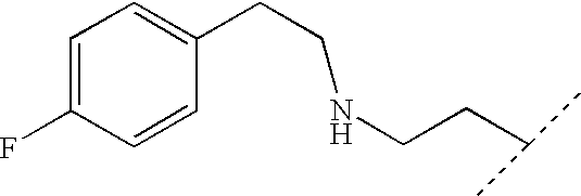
C(CNCCC(C)C)C1=CC=C(F)C=C1
